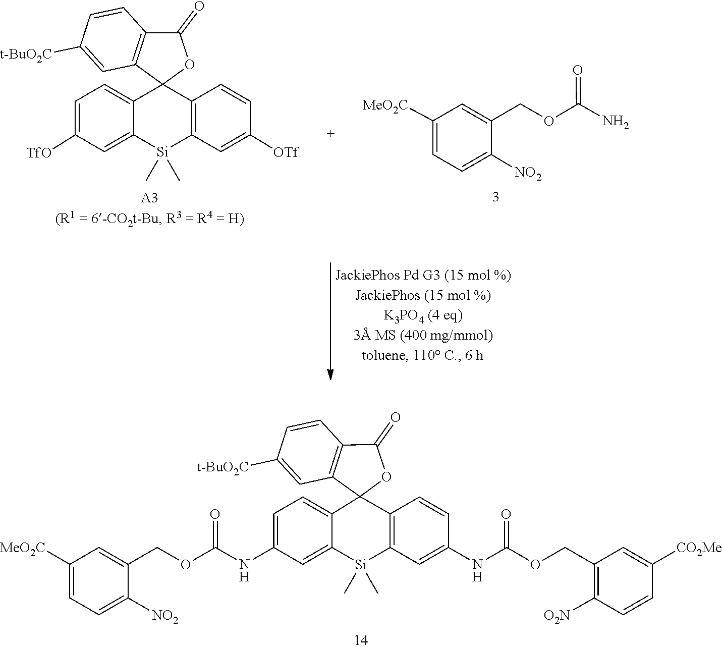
N(C(OCC1=C([O2N])C=CC([CO2Me])=C1)=O)C1=CC2=C(C3(C4=C(C=CC([t-BuO2C])=C4)C(=O)O3)C3=CC=C(NC(OCC4=CC([MeO2C])=CC=C4[NO2])=O)C=C3[Si]2(C)C)C=C1.C1=C(COC(=O)N)C([NO2])=CC=C1[MeO2C].C12(C3=C(C=CC([t-BuO2C])=C3)C(=O)O1)C1=C(C=C([OTf])C=C1)[Si](C)(C)C1=CC([TfO])=CC=C21
